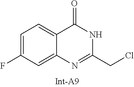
C1=C(F)C=C2C(=C1)C(=O)NC(CCl)=N2
